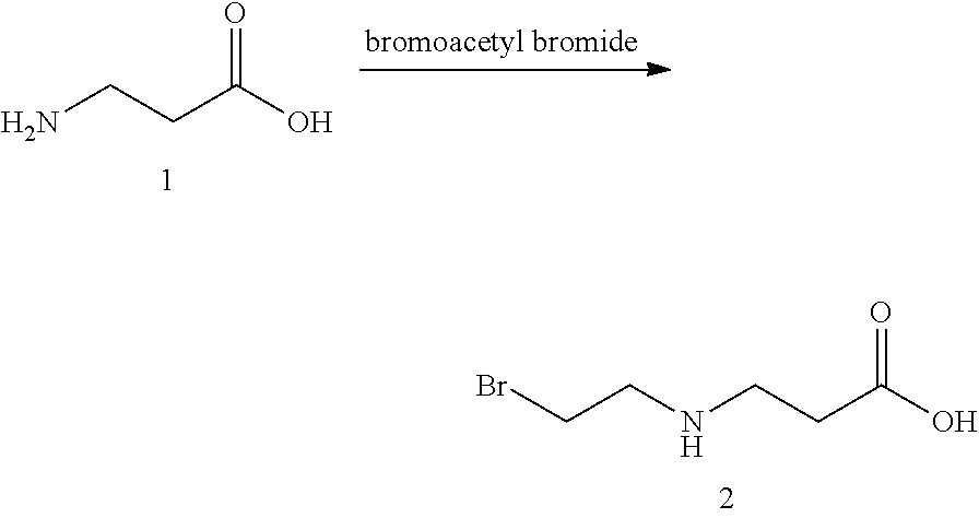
NCCC(O)=O.N(CCC(O)=O)CCBr
